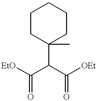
[EtO]C(C(C([OEt])=O)C1(C)CCCCC1)=O
